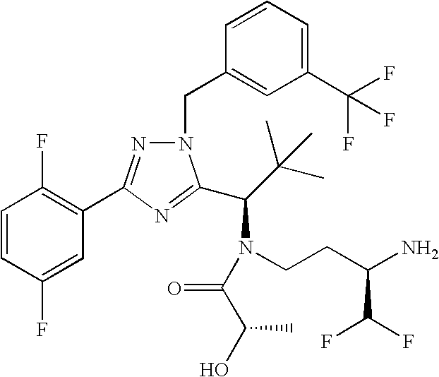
N1(CC2=CC(C(F)(F)F)=CC=C2)N=C(C2=C(F)C=CC(F)=C2)N=C1C(C(C)(C)C)N(CCC(N)C(F)F)C(C(C)O)=O
